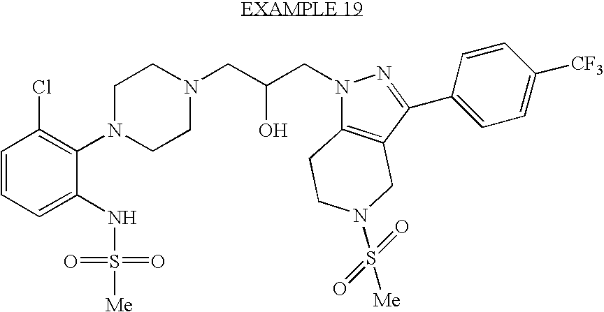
C1=CC=C(NS(=O)(=O)[Me])C(N2CCN(CC(CN3C4=C(CN(S(=O)(=O)[Me])CC4)C(C4=CC=C([CF3])C=C4)=N3)O)CC2)=C1Cl
